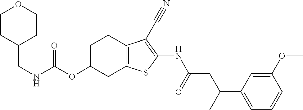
O(C1CC2=C(CC1)C(C#N)=C(NC(CC(C1=CC=CC(OC)=C1)C)=O)S2)C(NCC1CCOCC1)=O
